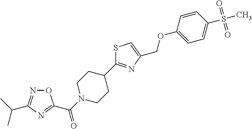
O=C(N1CCC(C2=NC(COC3=CC=C(S(=O)(=O)C)C=C3)=CS2)CC1)C1=NC(C(C)C)=NO1
